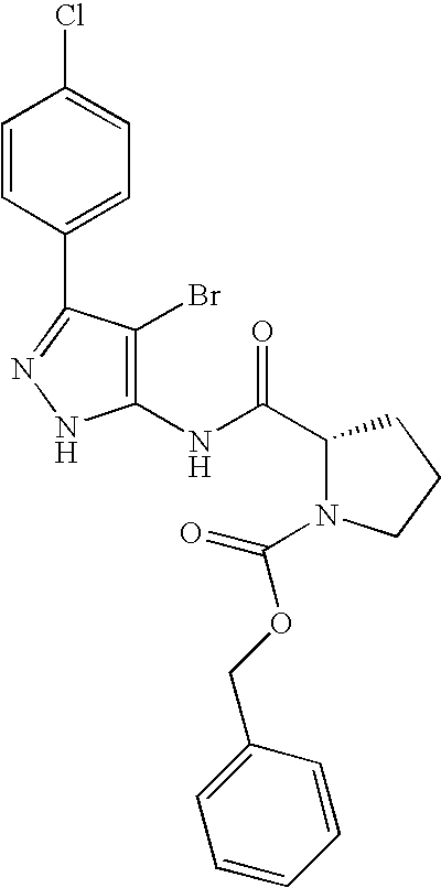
C1(C(NC2=C(Br)C(C3=CC=C(Cl)C=C3)=NN2)=O)N(C(OCC2=CC=CC=C2)=O)CCC1
